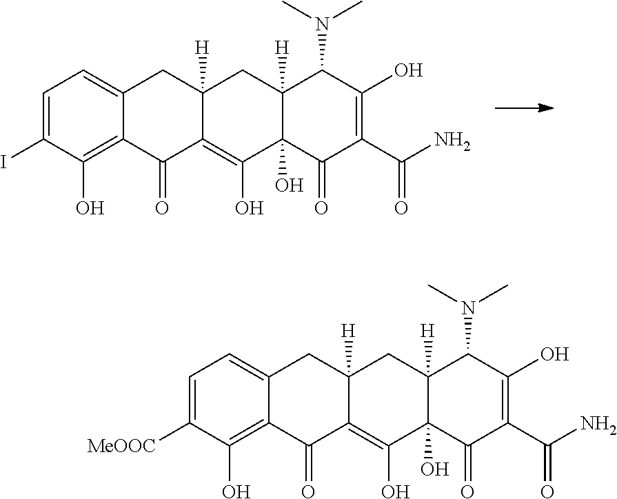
C1=C(I)C(O)=C2C(=C1)CC1([H])C(=C(O)C3(O)C([H])(C1)C(N(C)C)C(O)=C(C(N)=O)C3=O)C2=O.C1=C([MeOOC])C(O)=C2C(=C1)CC1([H])C(=C(O)C3(O)C([H])(C1)C(N(C)C)C(O)=C(C(N)=O)C3=O)C2=O
